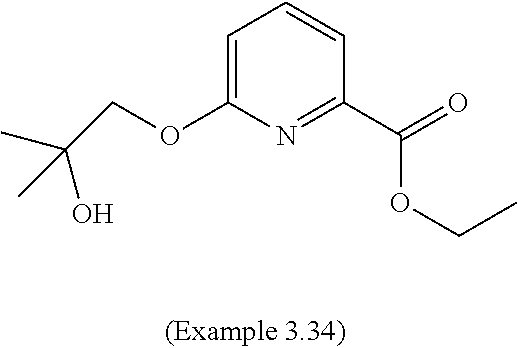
CC(COC1=CC=CC(C(OCC)=O)=N1)(O)C
